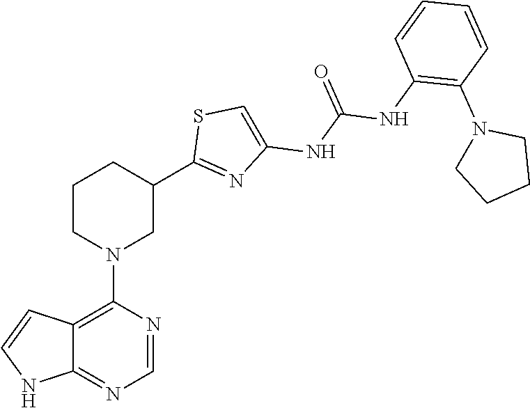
C12=C(N3CC(C4=NC(NC(NC5=C(N6CCCC6)C=CC=C5)=O)=CS4)CCC3)N=CN=C1NC=C2
